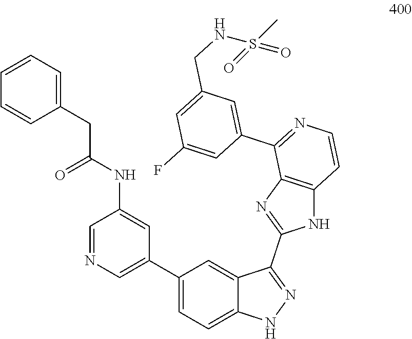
C1=NC=C(C2=CC=C3C(=C2)C(C2=NC4=C(N2)C=CN=C4C2=CC(CNS(=O)(C)=O)=CC(F)=C2)=NN3)C=C1NC(=O)CC1=CC=CC=C1
